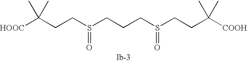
[HOOC]C(CCS(CCCS(CCC([COOH])(C)C)=O)=O)(C)C
